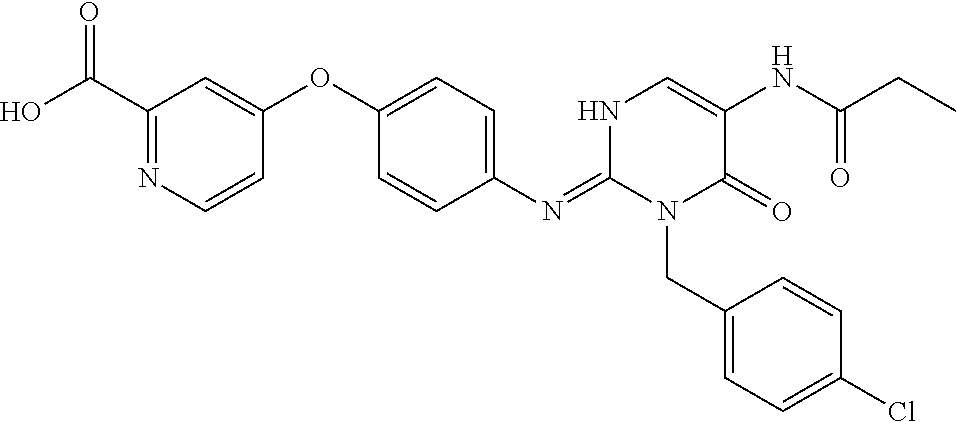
C1(N=C2N(CC3=CC=C(Cl)C=C3)C(=O)C(NC(CC)=O)=CN2)=CC=C(OC2=CC(C(O)=O)=NC=C2)C=C1
